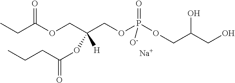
CCC(=O)OCC(COP(=O)(OCC(O)CO)[O-])(OC(CCC)=O)[H].[Na]
